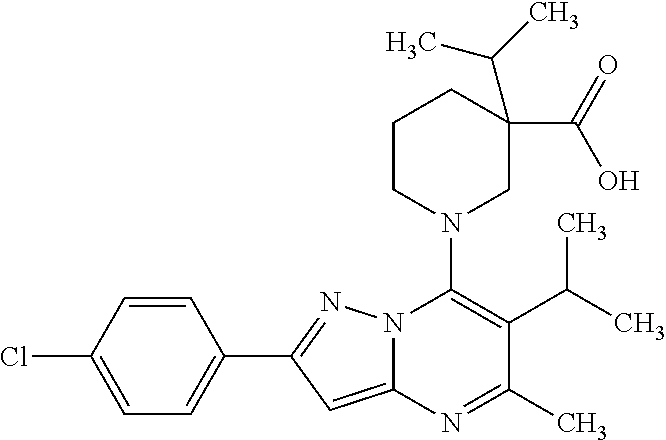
C1=C(Cl)C=CC(C2=NN3C(=C2)N=C(C)C(C(C)C)=C3N2CC(C(=O)O)(C(C)C)CCC2)=C1
